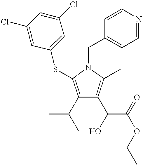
C1(C(C)C)=C(SC2=CC(Cl)=CC(Cl)=C2)N(CC2=CC=NC=C2)C(C)=C1C(O)C(OCC)=O
